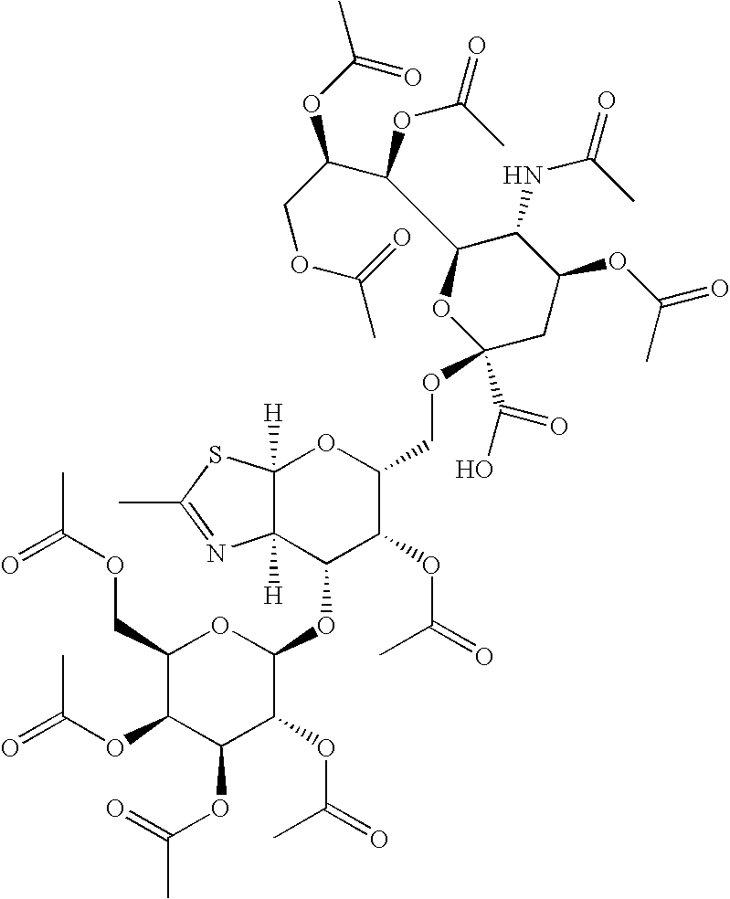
O=C(OCC1C(OC(=O)C)C(OC(=O)C)C(OC(=O)C)C(OC2C(OC(C)=O)C(COC3(C(=O)O)CC(OC(=O)C)C(NC(C)=O)C(C(OC(C)=O)C(COC(=O)C)OC(C)=O)O3)OC3([H])C2([H])N=C(C)S3)O1)C
